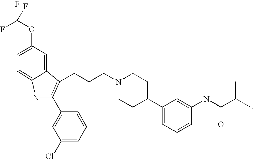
C1=C(OC(F)(F)F)C=C2C(=C1)NC(C1=CC(Cl)=CC=C1)=C2CCCN1CCC(C2=CC=CC(NC(C(C)C)=O)=C2)CC1
